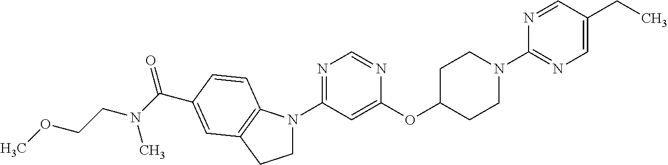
C1(OC2CCN(C3=NC=C(CC)C=N3)CC2)=CC(N2CCC3=C2C=CC(C(=O)N(CCOC)C)=C3)=NC=N1
